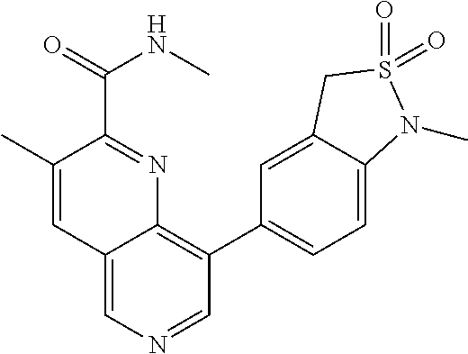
C1(C)=CC2=CN=CC(C3=CC=C4C(=C3)CS(=O)(=O)N4C)=C2N=C1C(NC)=O
